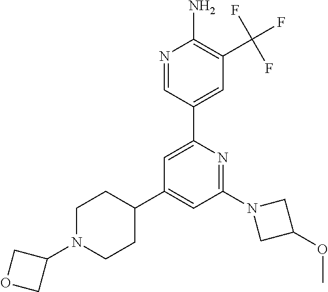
N1=CC(C2=CC(C3CCN(C4COC4)CC3)=CC(N3CC(OC)C3)=N2)=CC(C(F)(F)F)=C1N
